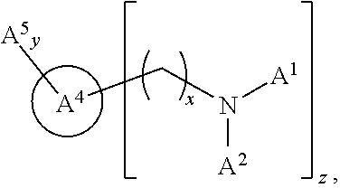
[A4]([A5])CN([A1])[A2]
